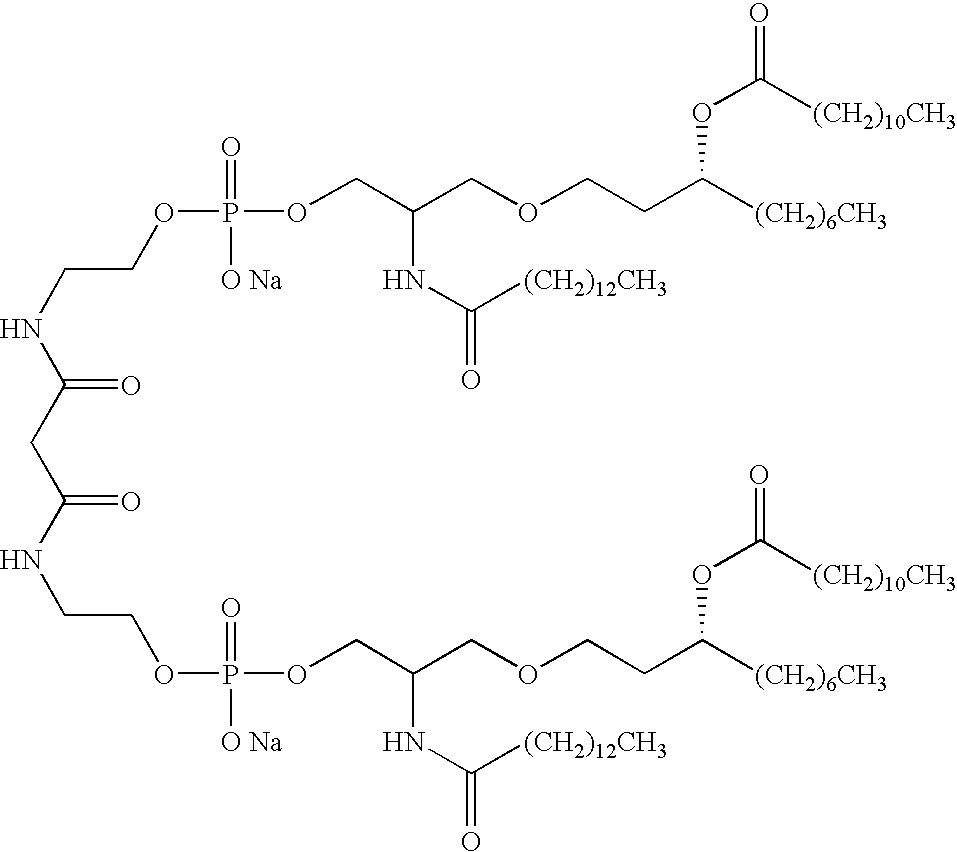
C(=O)(NCCOP(OCC(COCCC([(CH2)6CH3])OC([(CH2)10CH3])=O)NC(=O)[(CH2)12CH3])(=O)[O Na])CC(=O)NCCOP(OCC(COCCC([(CH2)6CH3])OC([(CH2)10CH3])=O)NC(=O)[(CH2)12CH3])(=O)[O Na]
